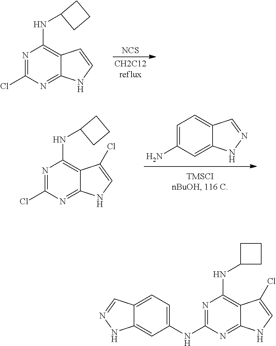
N1=C(Cl)N=C2C(=C1NC1CCC1)C=CN2.[NCS].N1=C(Cl)N=C2C(=C1NC1CCC1)C(Cl)=CN2.C1=C(N)C=C2C(=C1)C=NN2.N1=C(NC2=CC=C3C(=C2)NN=C3)N=C2C(=C1NC1CCC1)C(Cl)=CN2
